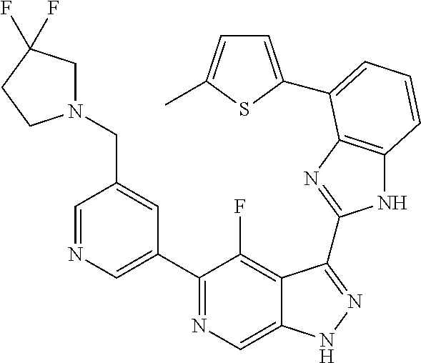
C1=NC=C(C2=NC=C3C(=C2F)C(C2=NC4=C(N2)C=CC=C4C2=CC=C(C)S2)=NN3)C=C1CN1CC(F)(F)CC1
